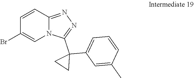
C1(Br)=CN2C(=NN=C2C2(C3=CC=CC(C)=C3)CC2)C=C1
